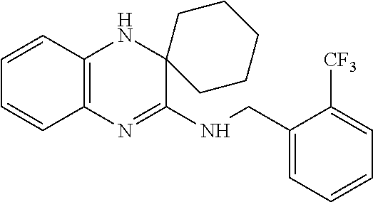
C1=CC2=C(C=C1)N=C(NCC1=CC=CC=C1[CF3])C1(N2)CCCCC1
